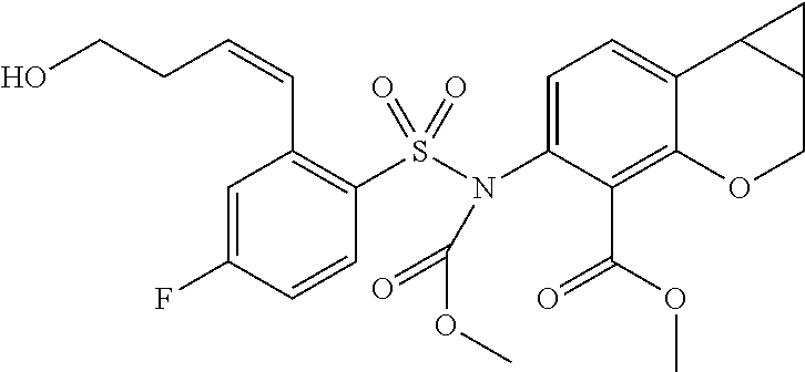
C1=C(N(S(C2=C(C=CCCO)C=C(F)C=C2)(=O)=O)C(=O)OC)C(C(OC)=O)=C2C(=C1)C1C(CO2)C1
